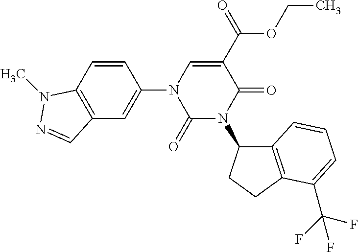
C1(=O)N(C2C3=C(CC2)C(C(F)(F)F)=CC=C3)C(=O)C(C(=O)OCC)=CN1C1=CC2=C(C=C1)N(C)N=C2
